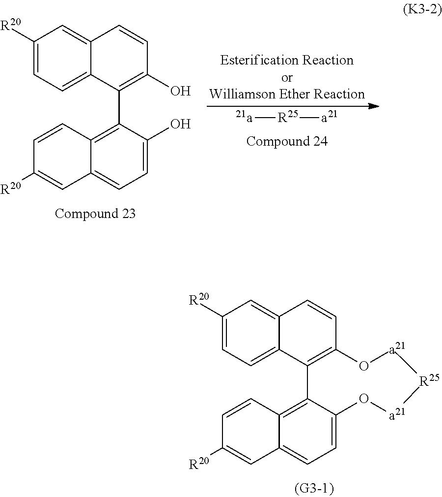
C1([R20])=CC=C2C(=C1)C=CC(O)=C2C1=C2C(=CC=C1O)C=C([R20])C=C2.[R25]([a21])[21a].C1([R20])=CC=C2C(=C1)C=CC1=C2C2=C3C(=CC=C2O[a21][R25][a21]O1)C=C([R20])C=C3
